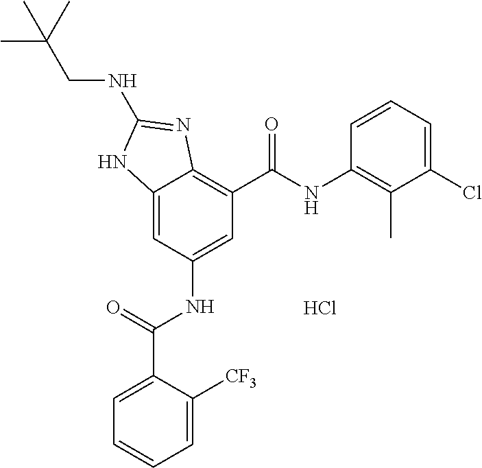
Cl.C12=CC(NC(C3=CC=CC=C3[CF3])=O)=CC(C(NC3=C(C)C(Cl)=CC=C3)=O)=C1N=C(NCC(C)(C)C)N2
